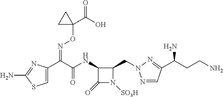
N(C(C(C1=CSC(N)=N1)=NOC1(C(=O)O)CC1)=O)C1C(CN2N=CC(C(CCN)N)=N2)N([SO3H])C1=O
